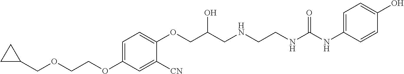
C1C(COCCOC2=CC=C(OCC(CNCCNC(NC3=CC=C(O)C=C3)=O)O)C([CN])=C2)C1
